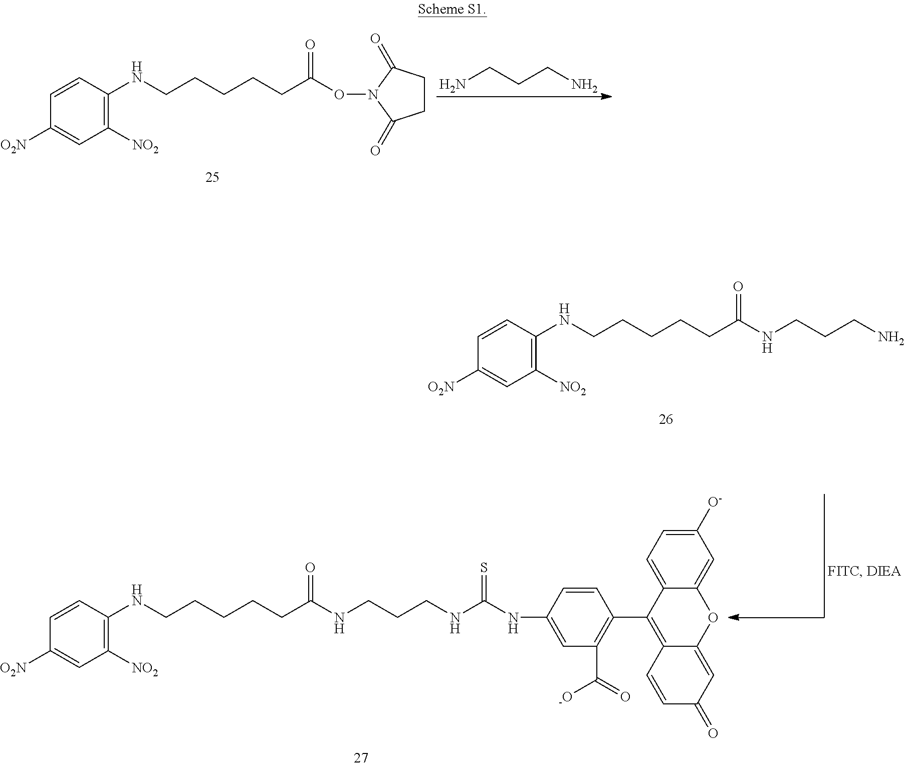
C1=CC(NCCCCCC(NCCCN)=O)=C([NO2])C=C1[O2N].C1=CC(NCCCCCC(ON2C(=O)CCC2=O)=O)=C([NO2])C=C1[O2N].NCCCN.C1=CC(NCCCCCC(NCCCNC(NC2=CC(C([-O])=O)=C(C3=C4C(=CC(=O)C=C4)OC4=CC([O-])=CC=C34)C=C2)=S)=O)=C([NO2])C=C1[O2N]
